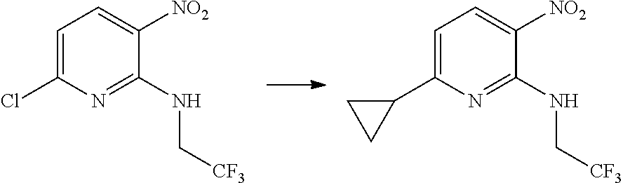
C1=C(Cl)N=C(NC[CF3])C([NO2])=C1.C1=C(C2CC2)N=C(NC[CF3])C([NO2])=C1
